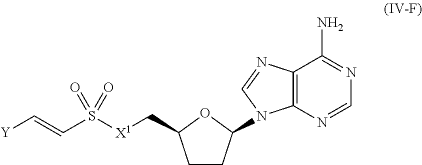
C12=C(N=CN=C1N)N(C1CCC(C[X1]S(C=C[Y])(=O)=O)O1)C=N2
